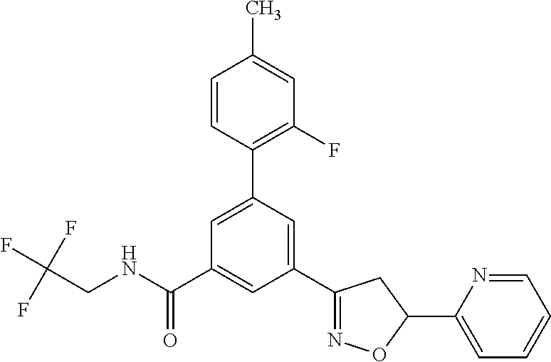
C1(C2=NOC(C3=CC=CC=N3)C2)=CC(C2=C(F)C=C(C)C=C2)=CC(C(NCC(F)(F)F)=O)=C1
